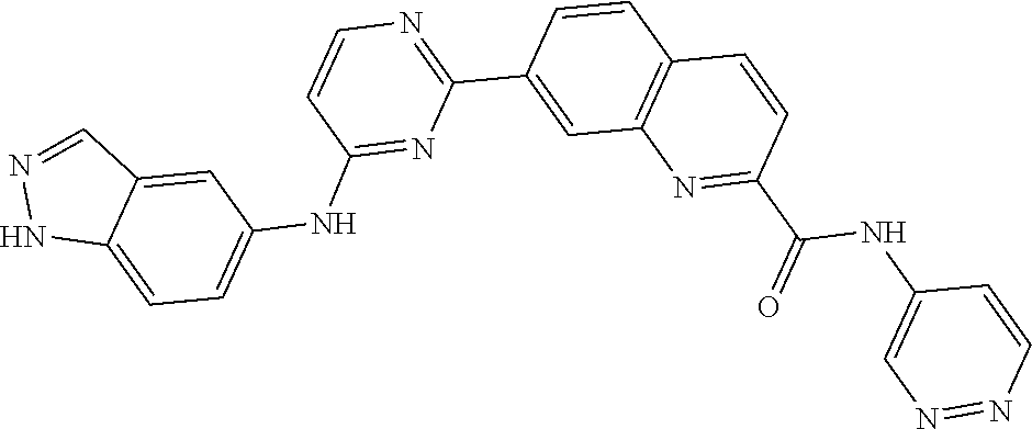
C1=CC2=C(C=C1C1=NC=CC(NC3=CC=C4C(=C3)C=NN4)=N1)N=C(C(NC1=CN=NC=C1)=O)C=C2
